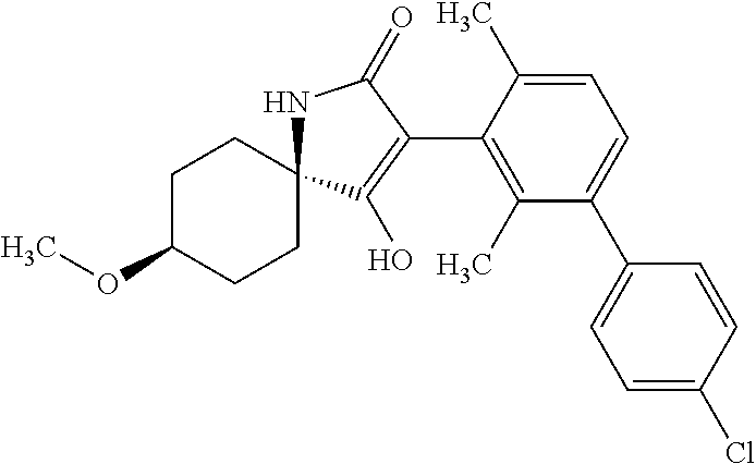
C1C(OC)CCC2(C1)NC(=O)C(C1=C(C)C(C3=CC=C(Cl)C=C3)=CC=C1C)=C2O
